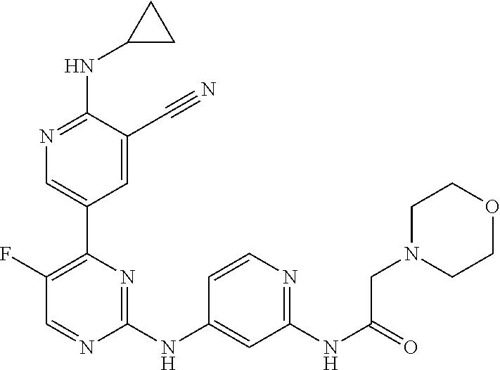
N(C1=NC=C(C2=C(F)C=NC(NC3=CC(NC(=O)CN4CCOCC4)=NC=C3)=N2)C=C1C#N)C1CC1
